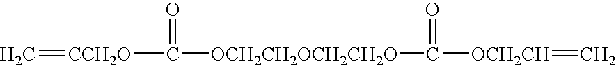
C=[CCH2O]C([OCH2CH2OCH2CH2O]C([OCH2CH]=C)=O)=O
